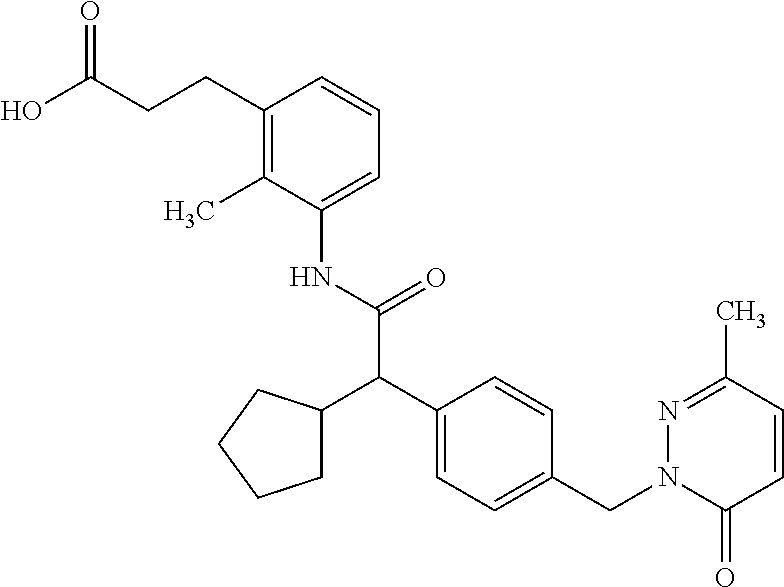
C(C(O)=O)CC1=C(C)C(NC(C(C2=CC=C(CN3C(=O)C=CC(C)=N3)C=C2)C2CCCC2)=O)=CC=C1
